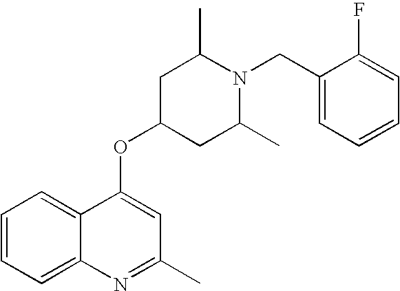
C1=CC=C2C(=C1)C(OC1CC(C)N(CC3=CC=CC=C3F)C(C)C1)=CC(C)=N2
